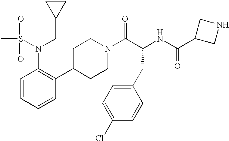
C1=CC=CC(C2CCN(C(C(CC3=CC=C(Cl)C=C3)NC(=O)C3CNC3)=O)CC2)=C1N(CC1CC1)S(C)(=O)=O
